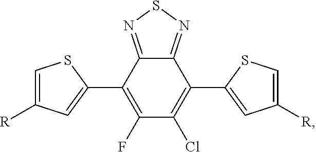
C1(C2=CC([R])=CS2)=C(Cl)C(F)=C(C2=CC([R])=CS2)C2=NSN=C12
